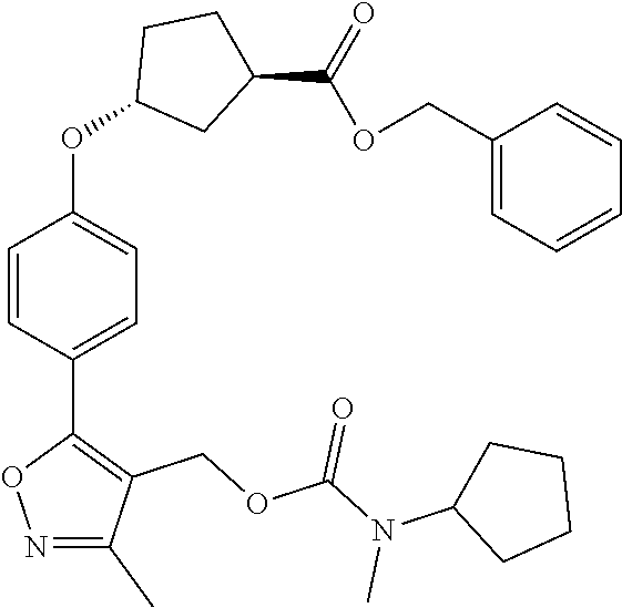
C1=CC(C2=C(COC(N(C3CCCC3)C)=O)C(C)=NO2)=CC=C1OC1CC(C(=O)OCC2=CC=CC=C2)CC1
